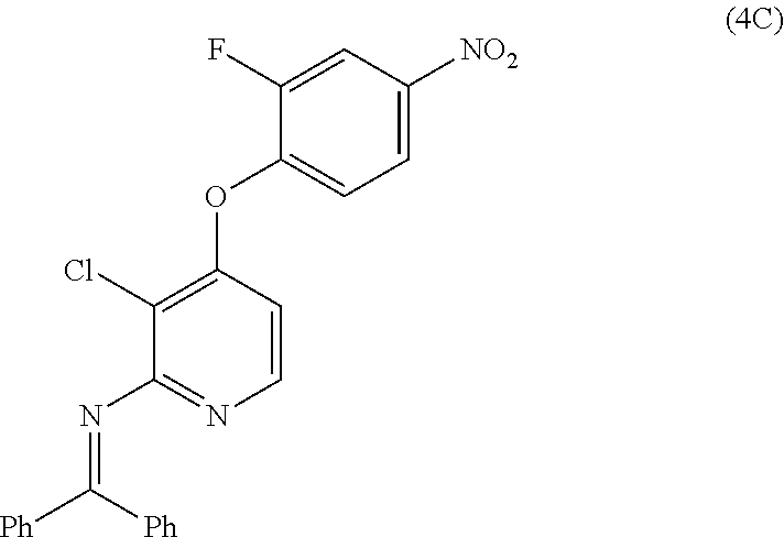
C1=C(F)C(OC2=C(Cl)C(N=C([Ph])[Ph])=NC=C2)=CC=C1[NO2]
